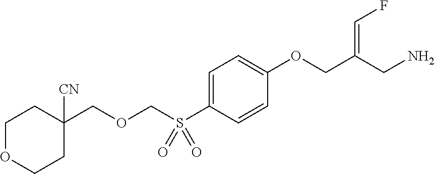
C1=C(S(COCC2([CN])CCOCC2)(=O)=O)C=CC(OCC(CN)=CF)=C1
